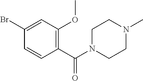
C1(Br)=CC(OC)=C(C(N2CCN(C)CC2)=O)C=C1
